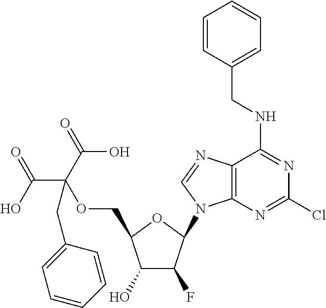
C1(O)C(F)C(N2C3=C(N=C2)C(NCC2=CC=CC=C2)=NC(Cl)=N3)OC1COC(C(O)=O)(C(=O)O)CC1=CC=CC=C1
